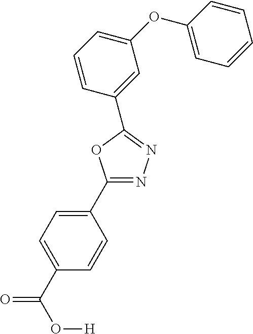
C1(C(=O)O[H])=CC=C(C2=NN=C(C3=CC(OC4=CC=CC=C4)=CC=C3)O2)C=C1
